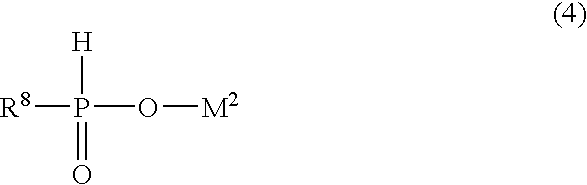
[R8]P(O[M2])([H])=O
